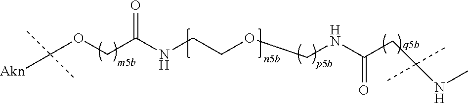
N(C(COC([Akn])(C)C)=O)CCOCNC(CC(NC)(C)C)=O
